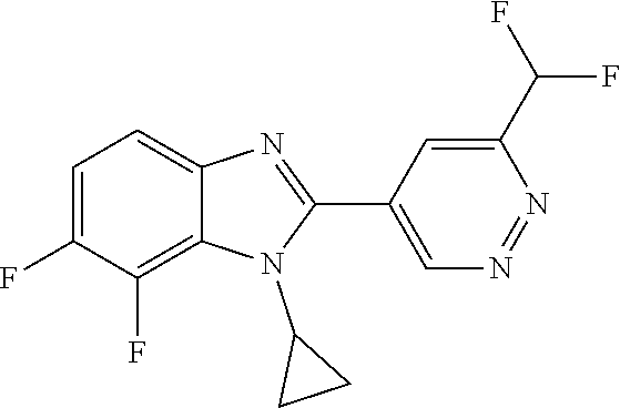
C1=C(F)C(F)=C2C(=C1)N=C(C1=CN=NC(C(F)F)=C1)N2C1CC1
